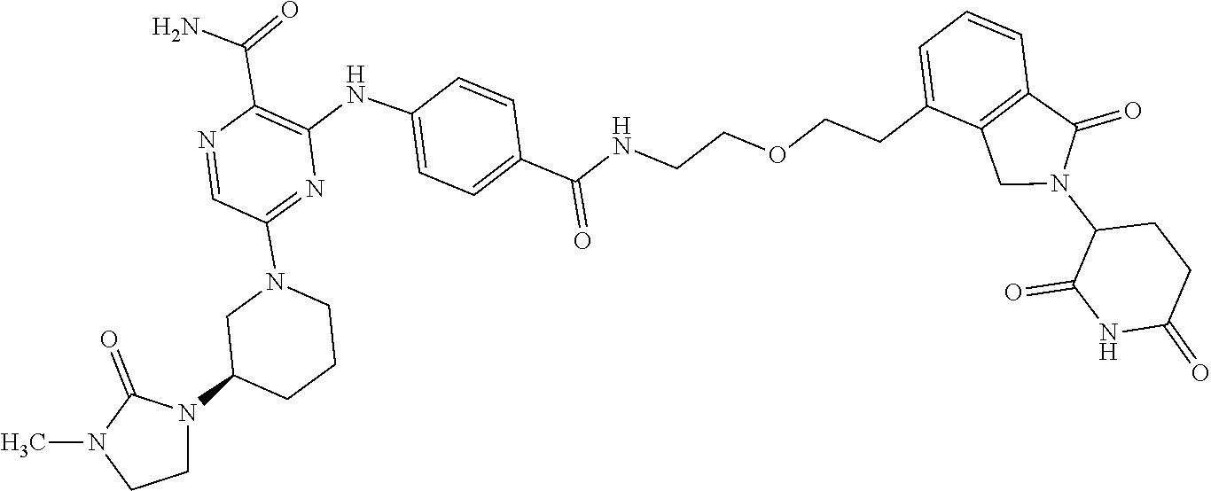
C1CN(C)C(=O)N1C1CN(C2=NC(NC3=CC=C(C(NCCOCCC4=CC=CC5=C4CN(C4CCC(=O)NC4=O)C5=O)=O)C=C3)=C(C(N)=O)N=C2)CCC1
